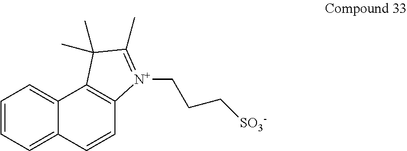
C1=CC=C2C(=C1)C1=C(C=C2)[N+](CCC[SO3-])=C(C)C1(C)C
